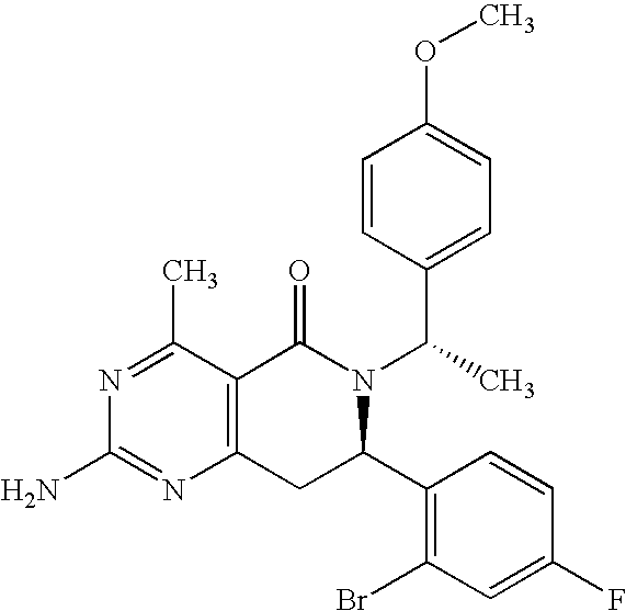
C12=C(C(C)=NC(N)=N1)C(=O)N(C(C)C1=CC=C(OC)C=C1)C(C1=C(Br)C=C(F)C=C1)C2
